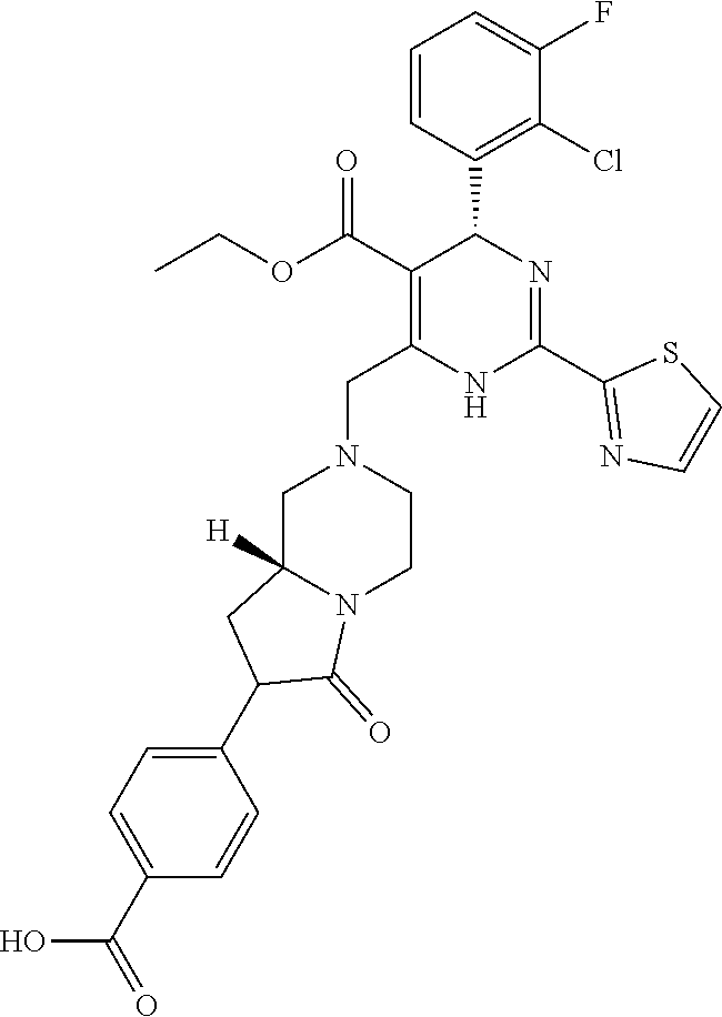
C1=CC(C2C(C(OCC)=O)=C(CN3CC4([H])N(CC3)C(=O)C(C3=CC=C(C(=O)O)C=C3)C4)NC(C3=NC=CS3)=N2)=C(Cl)C(F)=C1
